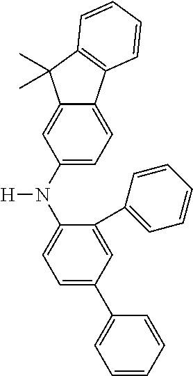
C12=CC=C(N(C3=CC=C(C4=CC=CC=C4)C=C3C3=CC=CC=C3)[H])C=C1C(C)(C)C1=C2C=CC=C1
